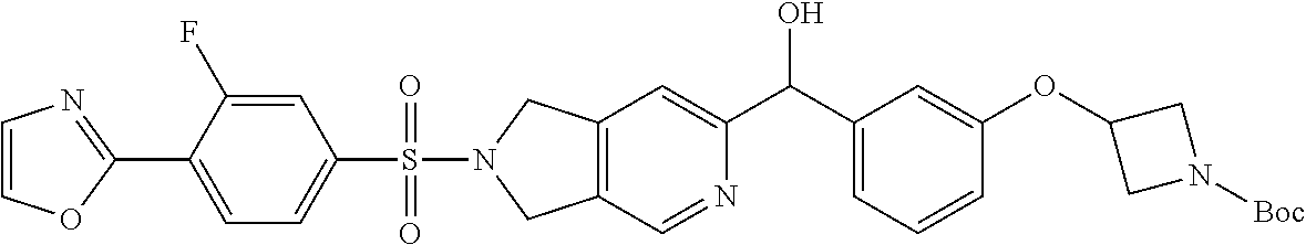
C12=C(C=NC(C(C3=CC=CC(OC4CN([Boc])C4)=C3)O)=C1)CN(S(C1=CC=C(C3=NC=CO3)C(F)=C1)(=O)=O)C2
